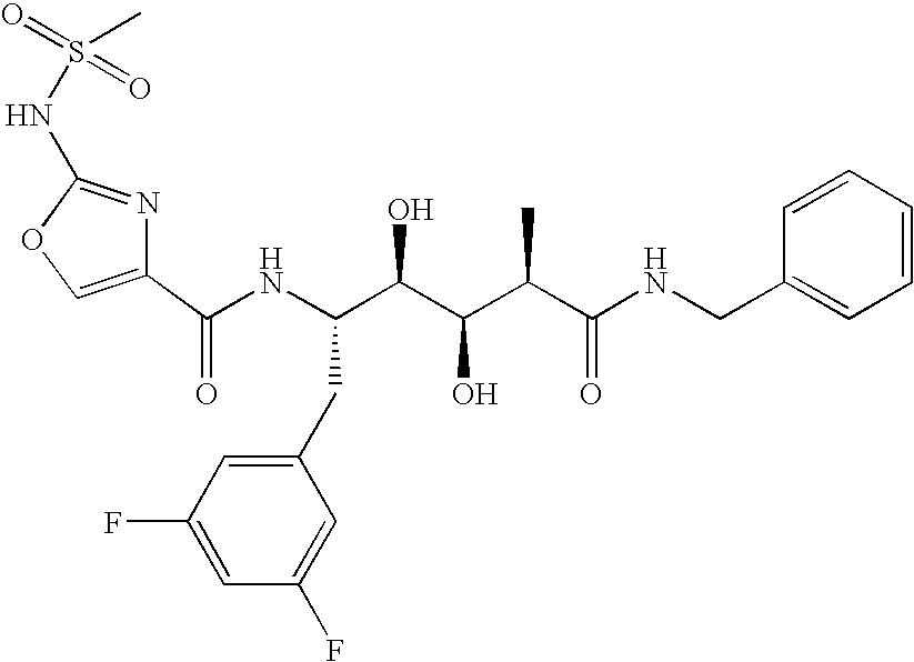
C1(C(NC(C(C(C(C(NCC2=CC=CC=C2)=O)C)O)O)CC2=CC(F)=CC(F)=C2)=O)=COC(NS(=O)(=O)C)=N1
